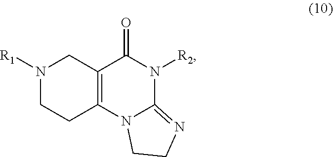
N1([R1])CCC2=C(C1)C(=O)N([R2])C1=NCCN21
